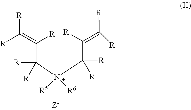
[R]C(=C([R])C([R])([N+]([R6])(C([R])(C(=C([R])[R])[R])[R])[R5])[R])[R]
